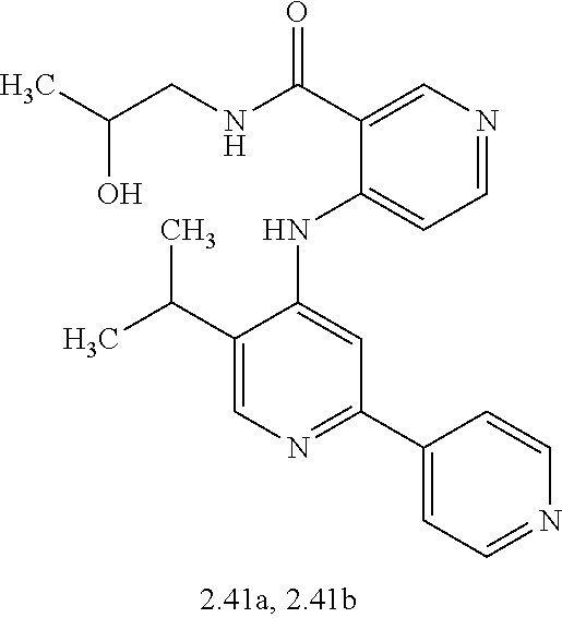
C1(NC2=CC(C3=CC=NC=C3)=NC=C2C(C)C)=CC=NC=C1C(NCC(C)O)=O
